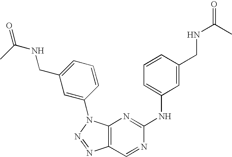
C12=C(N(C3=CC(CNC(=O)C)=CC=C3)N=N1)N=C(NC1=CC=CC(CNC(=O)C)=C1)N=C2
